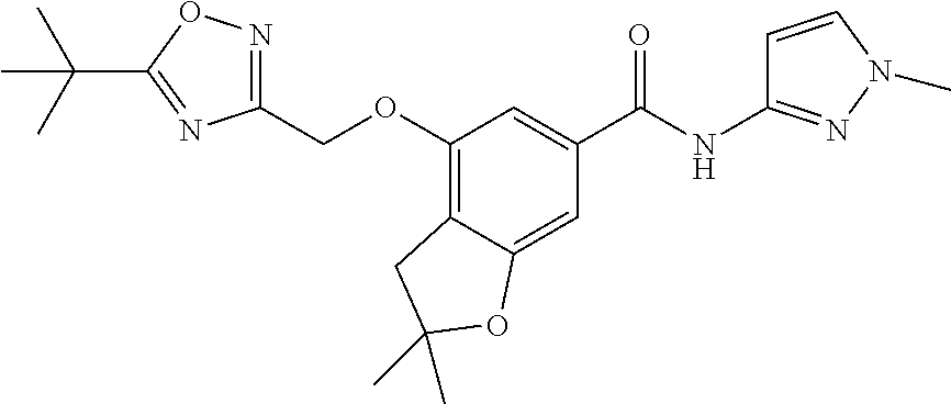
C1(COC2=C3C(=CC(C(NC4=NN(C)C=C4)=O)=C2)OC(C)(C)C3)=NOC(C(C)(C)C)=N1
